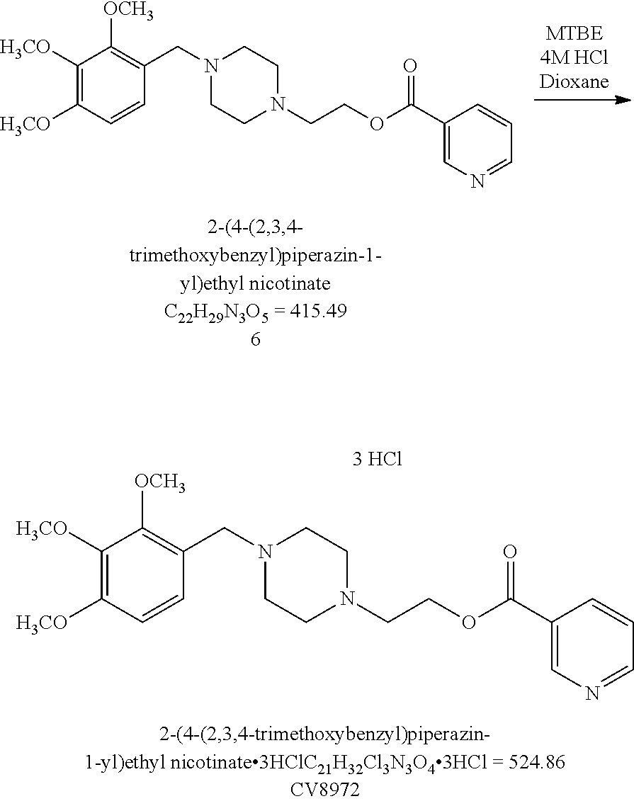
C1([H3CO])=C([H3CO])C=CC(CN2CCN(CCOC(C3=CN=CC=C3)=O)CC2)=C1[OCH3].C1([H3CO])=C([H3CO])C=CC(CN2CCN(CCOC(C3=CN=CC=C3)=O)CC2)=C1[OCH3]
